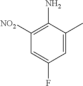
C1([NO2])=C(N)C(C)=CC(F)=C1
